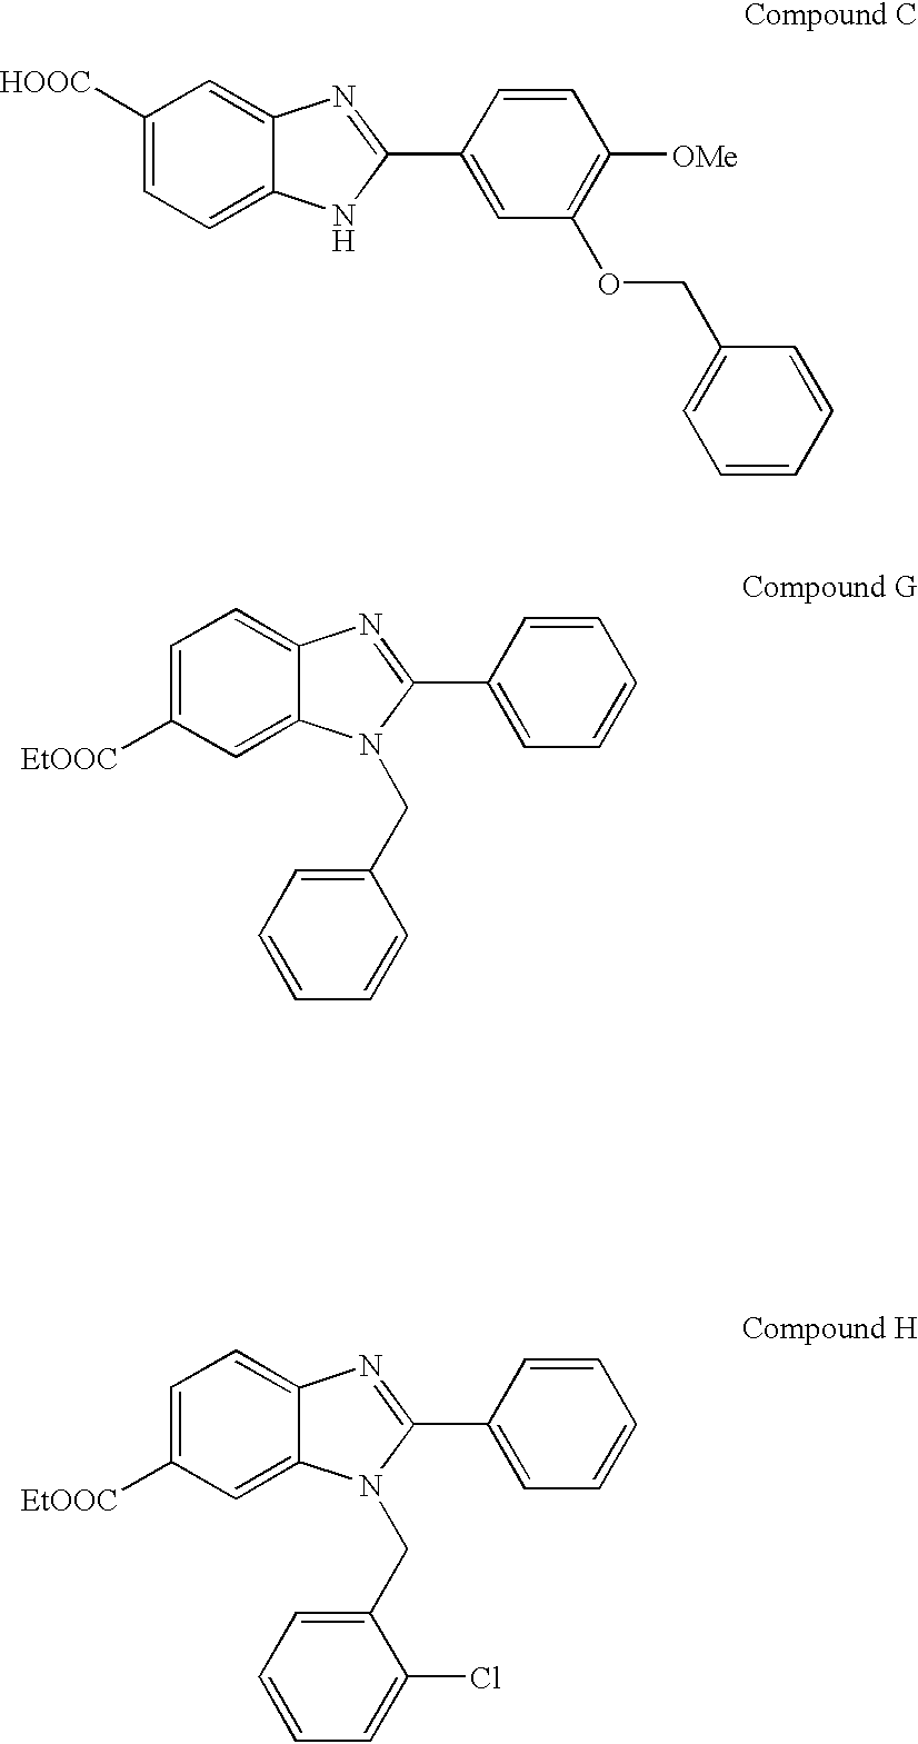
C1([HOOC])=CC=C2C(=C1)N=C(C1=CC(OCC3=CC=CC=C3)=C([OMe])C=C1)N2.C1=C([EtOOC])C=C2C(=C1)N=C(C1=CC=CC=C1)N2CC1=CC=CC=C1.C1=C([EtOOC])C=C2C(=C1)N=C(C1=CC=CC=C1)N2CC1=CC=CC=C1Cl
